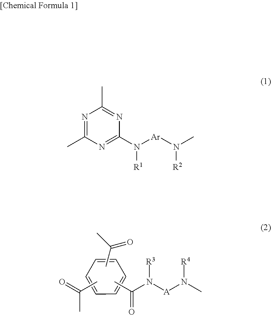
C1=CC=CC=C1.CC(C)=O.CC(N([A]N(C)[R4])[R3])=O.CC(=O)C.N1=C(C)N=C(N([Ar]N(C)[R2])[R1])N=C1C
